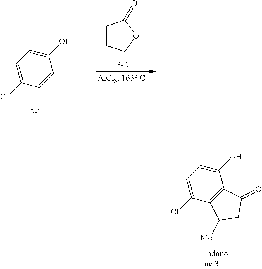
C1=C(Cl)C2=C(C(O)=C1)C(=O)CC2[Me].C1=C(Cl)C=CC(O)=C1.C1CCOC1=O
